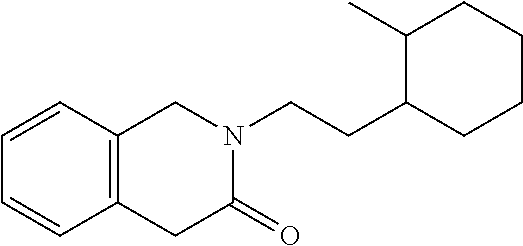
C1=CC2=C(C=C1)CC(=O)N(CCC1CCCCC1C)C2
